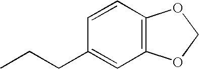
CCCC1=CC2=C(C=C1)OCO2
